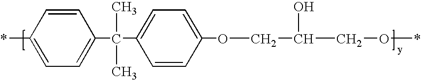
*C1=CC=C(C(C2=CC=C(OCC(CO*)O)C=C2)(C)C)C=C1
